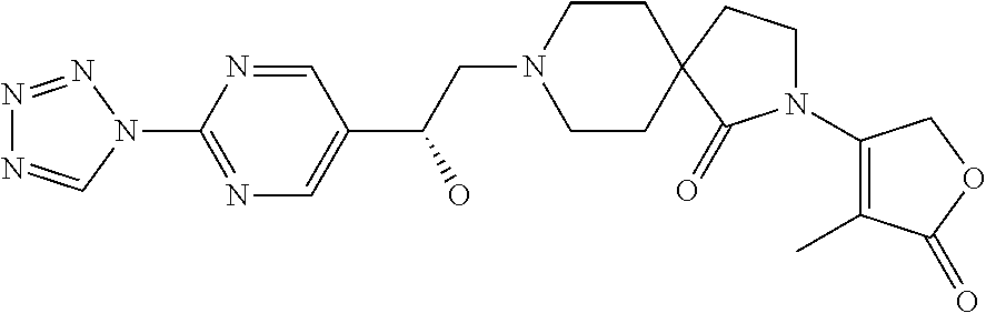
N1=NN(C2=NC=C(C(CN3CCC4(CC3)CCN(C3=C(C)C(=O)OC3)C4=O)O)C=N2)C=N1
